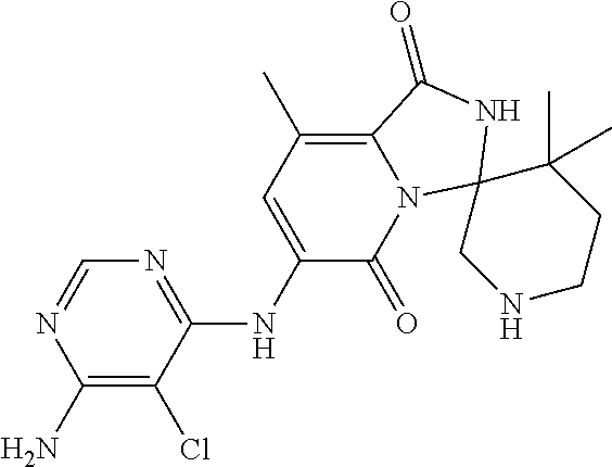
N1=C(NC2=CC(C)=C3N(C2=O)C2(NC3=O)CNCCC2(C)C)C(Cl)=C(N)N=C1
